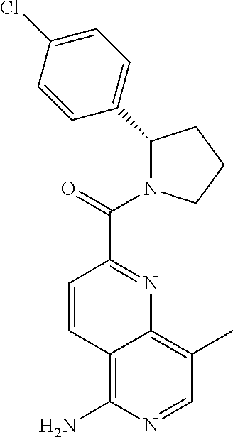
C1(C2=CC=C(Cl)C=C2)N(C(=O)C2=NC3=C(C)C=NC(N)=C3C=C2)CCC1
